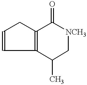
C1=CC2=C(C1)C(=O)[NCH3]CC2C
